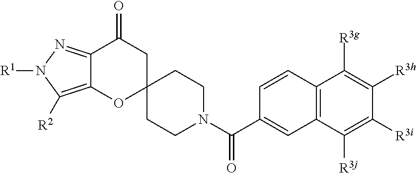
C12=NN([R1])C([R2])=C1OC1(CC2=O)CCN(C(=O)C2=CC3=C(C=C2)C([R3g])=C([R3h])C([R3i])=C3[R3j])CC1
